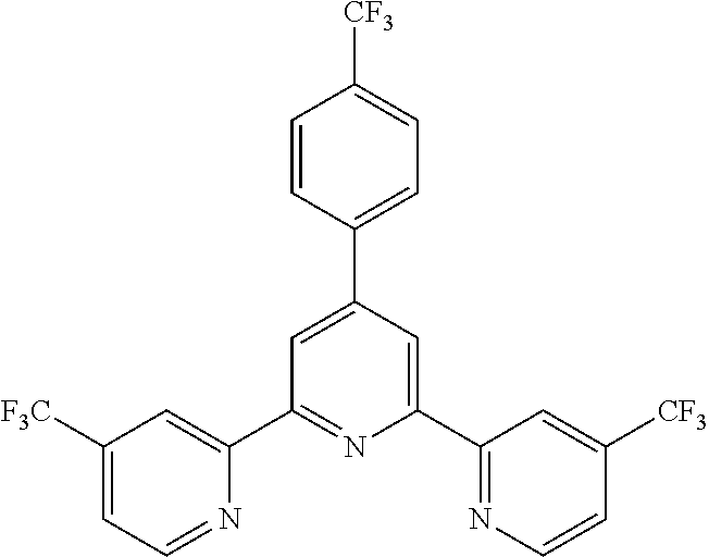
C1([F3C])=CC=NC(C2=NC(C3=NC=CC([CF3])=C3)=CC(C3=CC=C([CF3])C=C3)=C2)=C1
